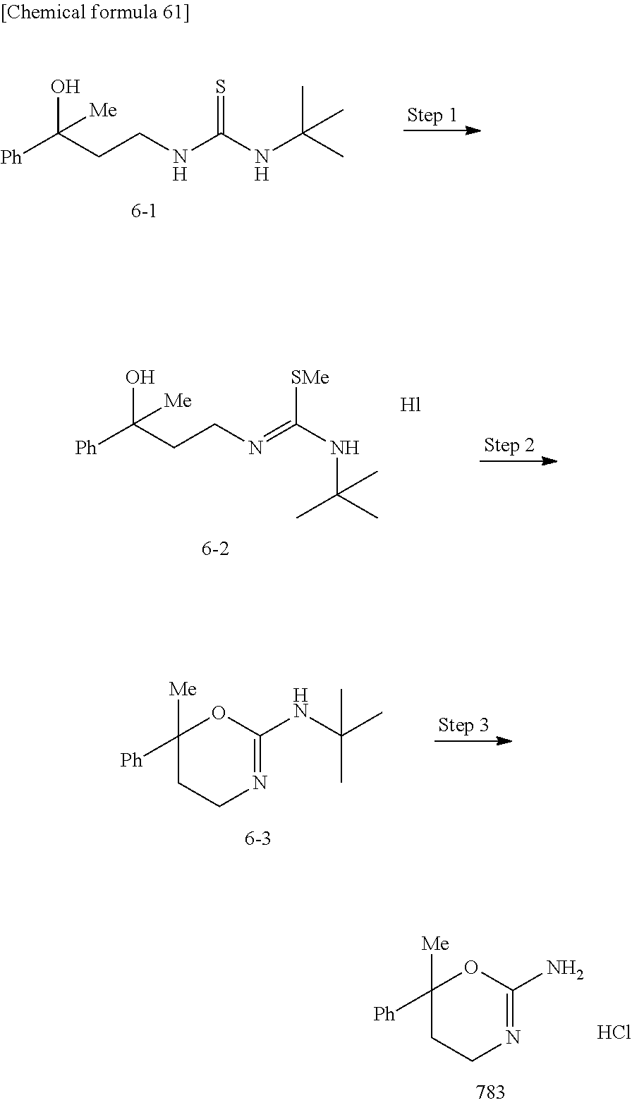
OC(CCN=C(NC(C)(C)C)[SMe])([Ph])[Me].C1([Ph])([Me])CCN=C(NC(C)(C)C)O1.C1([Ph])([Me])CCN=C(N)O1.Cl.OC(CCNC(NC(C)(C)C)=S)([Ph])[Me]
